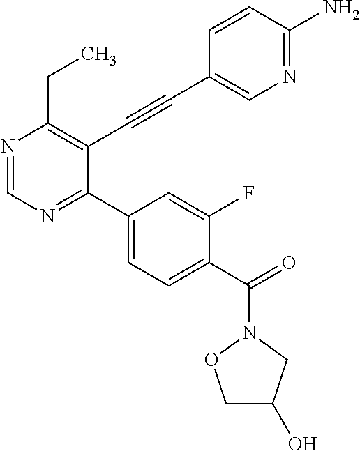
N1=CN=C(C2=CC=C(C(=O)N3CC(O)CO3)C(F)=C2)C(C#CC2=CN=C(N)C=C2)=C1CC
